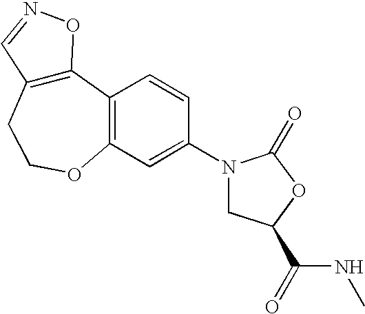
C12=C(CCOC3=C1C=CC(N1CC(C(NC)=O)OC1=O)=C3)C=NO2
